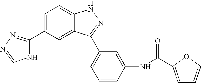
C1(C2=NN=CN2)=CC=C2C(=C1)C(C1=CC=CC(NC(=O)C3=CC=CO3)=C1)=NN2
